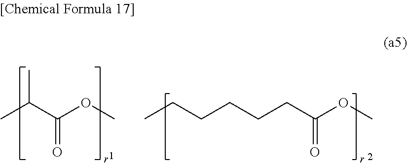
CC(C(OC)=O)C.CCCCCCC(OC)=O
